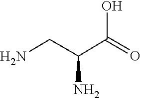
C(C(N)C(O)=O)N
